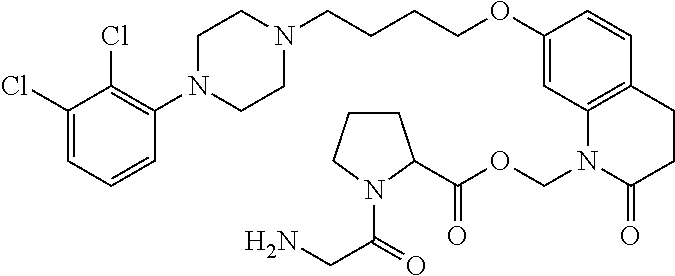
C1(Cl)=CC=CC(N2CCN(CCCCOC3=CC4=C(C=C3)CCC(=O)N4COC(=O)C3CCCN3C(=O)CN)CC2)=C1Cl
